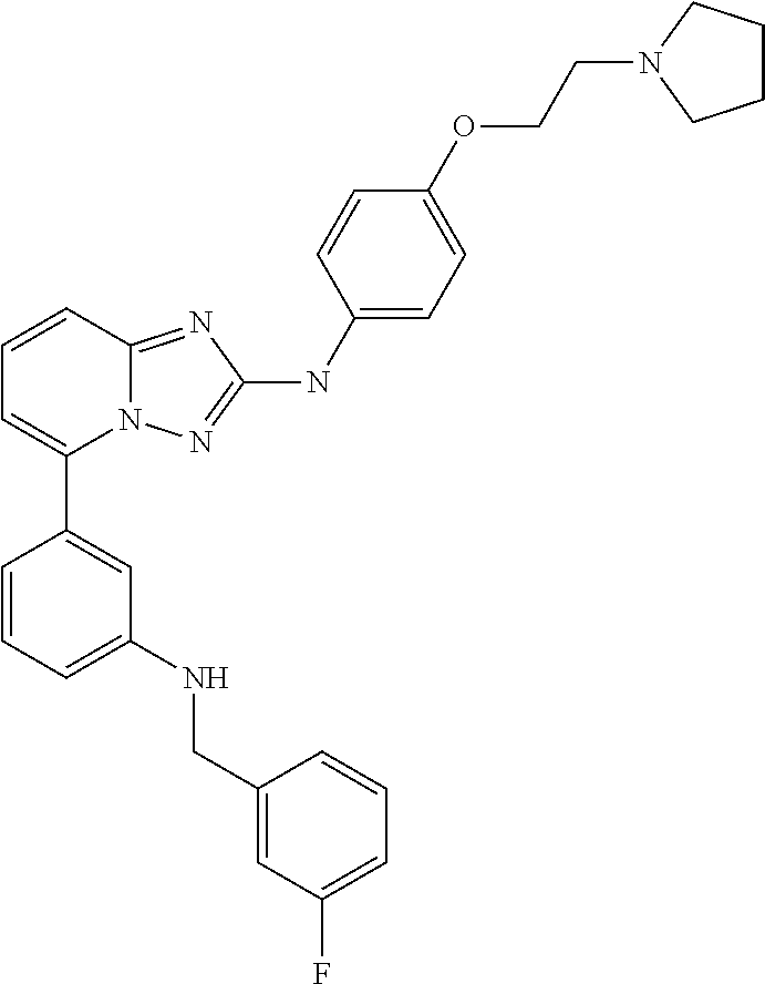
C1=CC2=NC(NC3=CC=C(OCCN4CCCC4)C=C3)=NN2C(C2=CC(NCC3=CC(F)=CC=C3)=CC=C2)=C1
